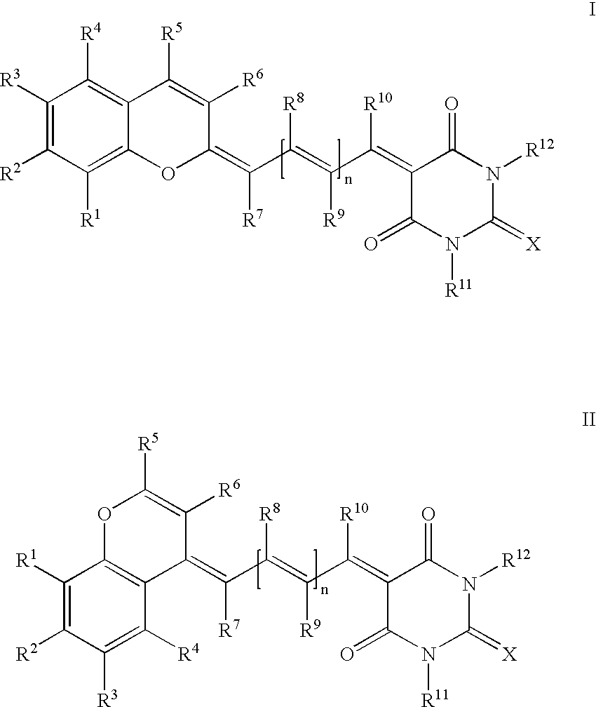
C1([R3])=C([R2])C([R1])=C2C(=C1[R4])C([R5])=C([R6])C(=C(C(=C(C(=C1C(=O)N([R11])C(=[X])N([R12])C1=O)[R10])[R9])[R8])[R7])O2.C1([R1])=C([R2])C([R3])=C([R4])C2=C1OC([R5])=C([R6])C2=C(C(=C(C(=C1C(=O)N([R11])C(=[X])N([R12])C1=O)[R10])[R9])[R8])[R7]
